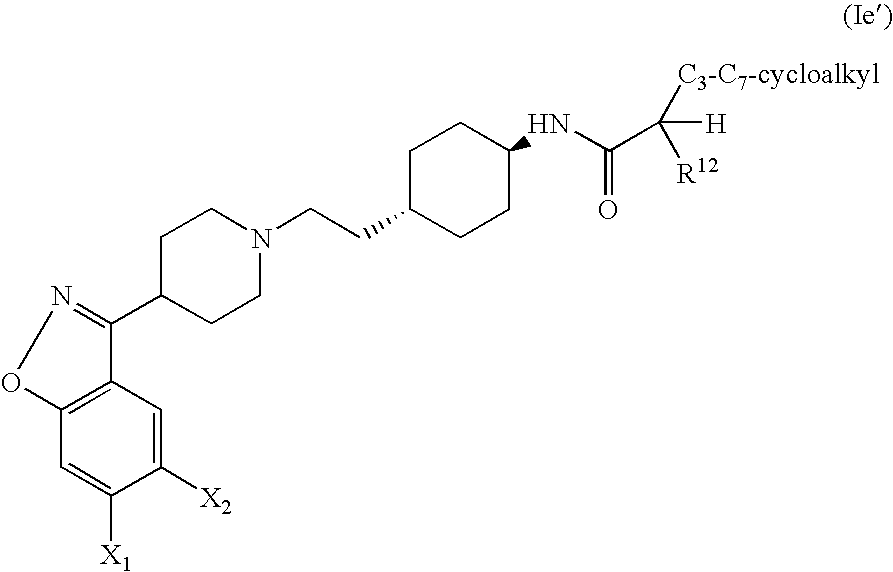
C12=C(C=C([X1])C([X2])=C1)ON=C2C1CCN(CCC2CCC(NC(C([H])([C3-C7-cycloalkyl])[R12])=O)CC2)CC1
